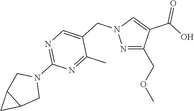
O(CC1=NN(CC2=CN=C(N3CC4C(C3)C4)N=C2C)C=C1C(O)=O)C
